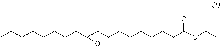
CCCCCCCCC1C(CCCCCCCC(OCC)=O)O1
